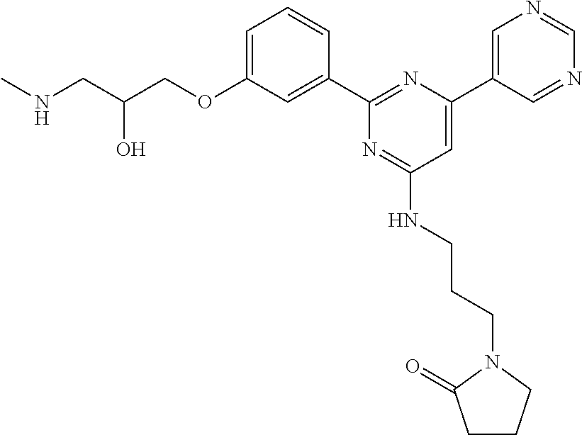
N(CC(COC1=CC=CC(C2=NC(C3=CN=CN=C3)=CC(NCCCN3C(=O)CCC3)=N2)=C1)O)C
